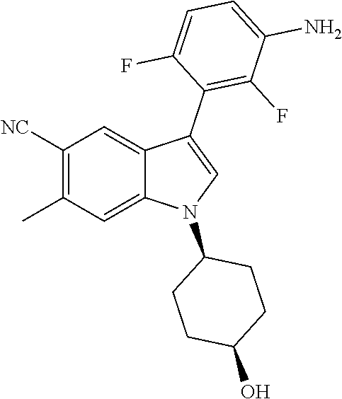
C1([NC])=C(C)C=C2C(=C1)C(C1=C(F)C(N)=CC=C1F)=CN2C1CCC(O)CC1
